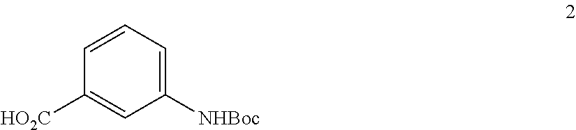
C1([NHBoc])=CC=CC([HO2C])=C1
